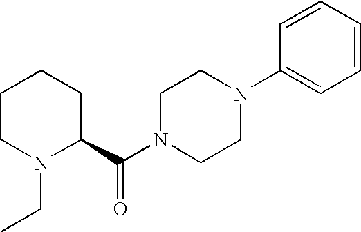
C1CN(CC)C(C(N2CCN(C3=CC=CC=C3)CC2)=O)CC1
